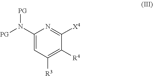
[X4]C1=NC(N([PG])[PG])=CC([R3])=C1[R4]
